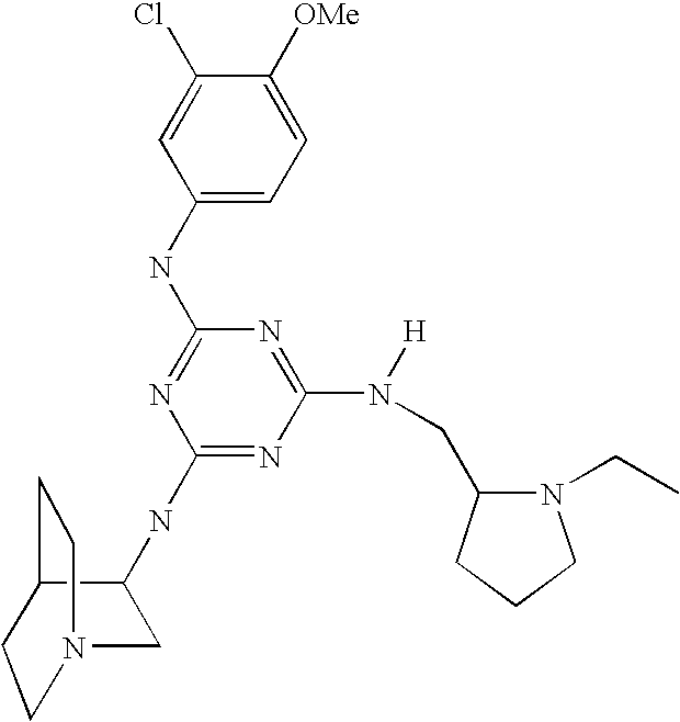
C1(NC2=NC(NC3CN4CCC3CC4)=NC(N([H])CC3N(CC)CCC3)=N2)=CC=C([OMe])C(Cl)=C1
